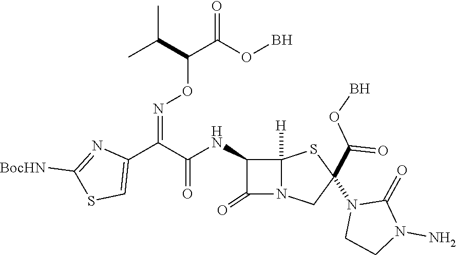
C1(C(C(NC2C(=O)N3C2([H])SC(N2CCN(N)C2=O)(C(=O)OB)C3)=O)=NOC(C(=O)OB)C(C)C)=CSC([BocHN])=N1
